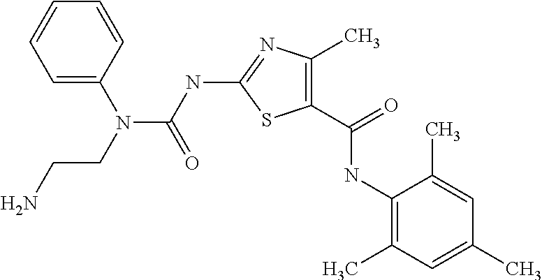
C1(C(=O)NC2=C(C)C=C(C)C=C2C)=C(C)N=C(NC(N(CCN)C2=CC=CC=C2)=O)S1
